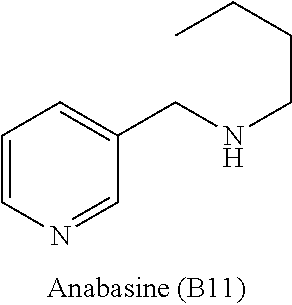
C1=CN=CC(CNCCCC)=C1
